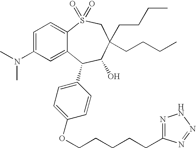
C1(N(C)C)=CC=C2C(=C1)C(C1=CC=C(OCCCCCC3=NNN=N3)C=C1)C(O)C(CCCC)(CCCC)CS2(=O)=O
